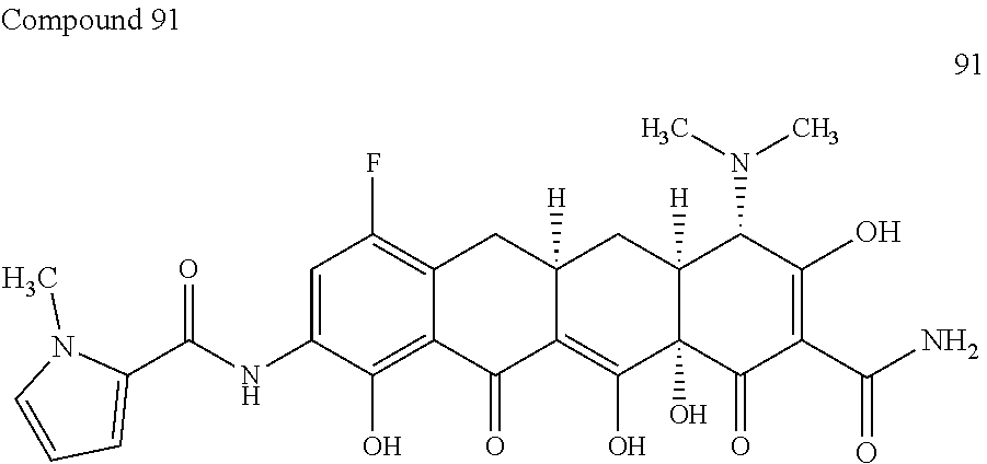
C1=C(NC(C2=CC=CN2C)=O)C(O)=C2C(=C1F)CC1([H])C(=C(O)C3(O)C([H])(C1)C(N(C)C)C(O)=C(C(N)=O)C3=O)C2=O
